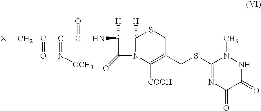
[X]CC(C(C(=O)NC1([H])C(=O)N2C1([H])SCC(CSC1=NC(=O)C(=O)NN1C)=C2[COOH])=N[OCH3])=O
